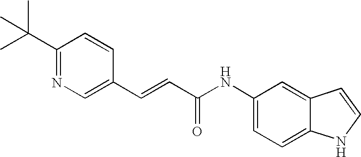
C(=CC(=O)NC1=CC=C2C(=C1)C=CN2)C1=CN=C(C(C)(C)C)C=C1
